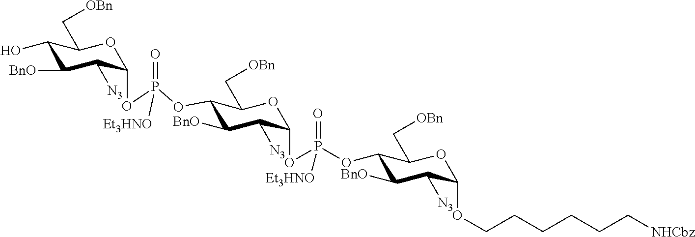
C1(O)C([BnO])C([N3])C(OP(OC2C([BnO])C([N3])C(OP(OC3C([BnO])C([N3])C(OCCCCCC[NHCbz])OC3C[OBn])(=O)[Et3HNO])OC2C[OBn])(=O)[Et3HNO])OC1C[OBn]
